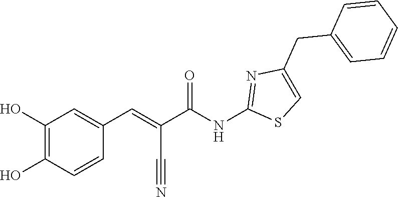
C1=CC=CC=C1CC1=CSC(NC(C(C#N)=CC2=CC(O)=C(O)C=C2)=O)=N1
